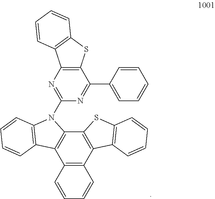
C12=C(C3=C(C4=C1C1=C(N4C4=NC5=C(C(C6=CC=CC=C6)=N4)SC4=C5C=CC=C4)C=CC=C1)SC1=C3C=CC=C1)C=CC=C2
